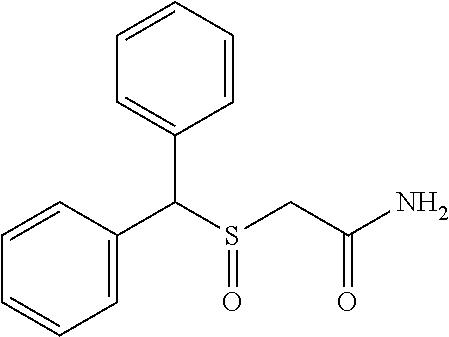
C1=CC=CC=C1C(S(CC(N)=O)=O)C1=CC=CC=C1
